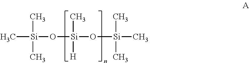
C[Si](O[Si](O[Si](C)(C)C)(C)[H])(C)C
